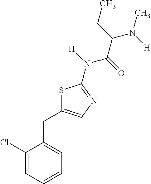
C1(Cl)=CC=CC=C1CC1=CN=C(N([H])C(=O)C(CC)N([H])C)S1
